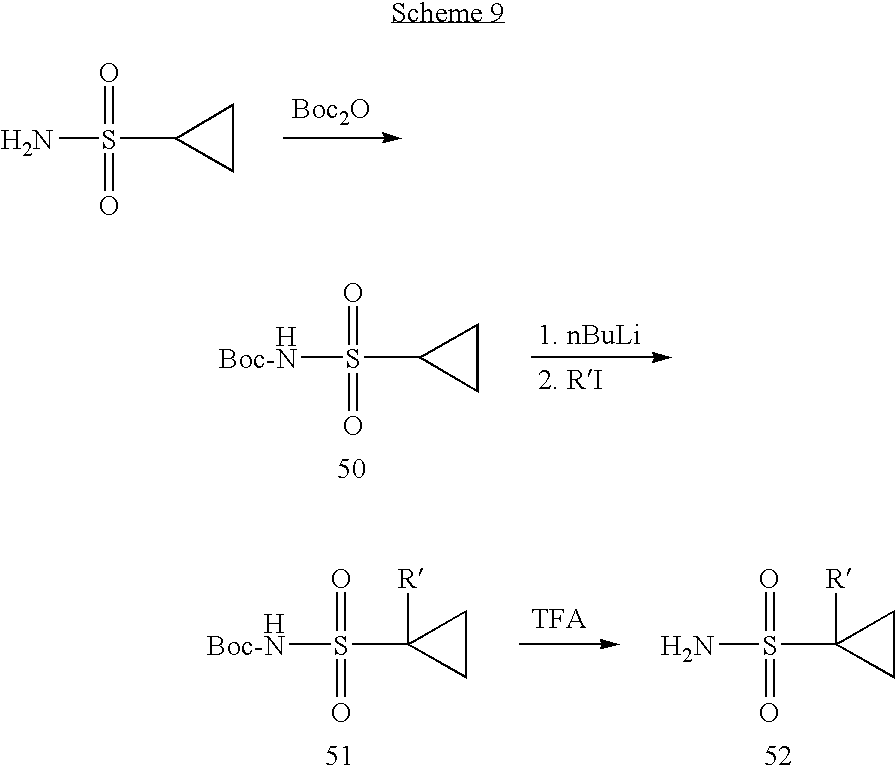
NS(C1CC1)(=O)=O.[Boc2O].[HBoc-N]S(C1CC1)(=O)=O.[1. nBuLi].[TFA].NS(C1([R])CC1)(=O)=O.C1([R])(S(=O)(=O)[HBoc-N])CC1
